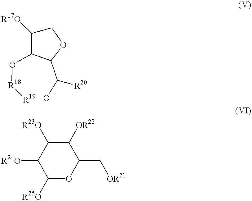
O([R18][R19])C1C(C(O)[R20])OCC1[R17O].C1([R24O])C([R25O])OC(C[OR21])C([OR22])C1[R23O]
